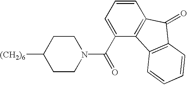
C1CN(C(C2=CC=CC3=C2C2=C(C3=O)C=CC=C2)=O)CCC1[(CH2)6]
